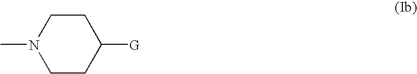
C1CC([G])CCN1C
